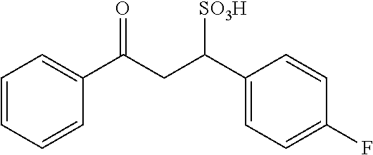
C1=CC=CC(C(CC(C2=CC=C(F)C=C2)[SO3H])=O)=C1
